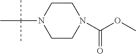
C1CN(C(C)(C)C)CCN1C(OC)=O
